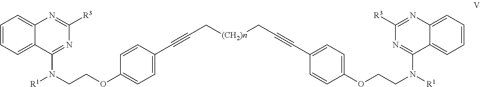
C1=CC=C2C(=C1)N=C([R3])N=C2N([R1])CCOC1=CC=C(C#CC[(CH2)n]CC#CC2=CC=C(OCCN(C3=NC([R3])=NC4=CC=CC=C43)[R1])C=C2)C=C1
